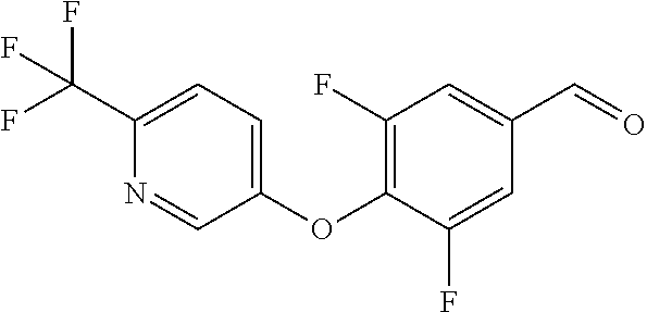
N1=CC(OC2=C(F)C=C(C=O)C=C2F)=CC=C1C(F)(F)F
